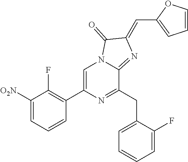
C1([O2N])=CC=CC(C2=CN3C(=NC(=CC4=CC=CO4)C3=O)C(CC3=CC=CC=C3F)=N2)=C1F
